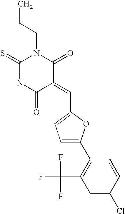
C1(C=C2C(=O)N(CC=C)C(=S)NC2=O)=CC=C(C2=C(C(F)(F)F)C=C(Cl)C=C2)O1
